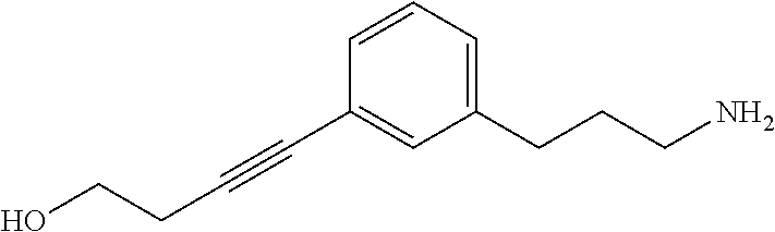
C(C#CC1=CC(CCCN)=CC=C1)CO
